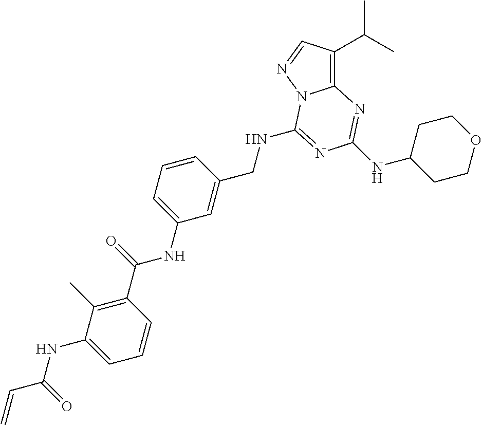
C12=C(C(C)C)C=NN1C(NCC1=CC(NC(=O)C3=C(C)C(NC(=O)C=C)=CC=C3)=CC=C1)=NC(NC1CCOCC1)=N2
